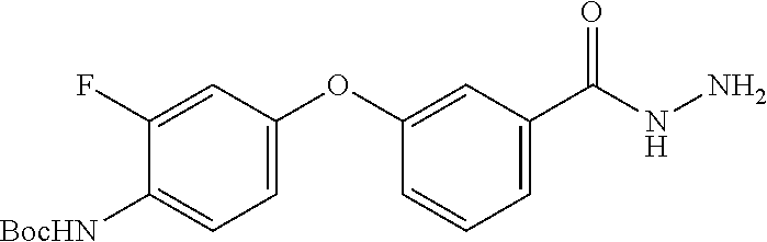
C1=C(OC2=CC(C(=O)NN)=CC=C2)C=C(F)C([BocHN])=C1
